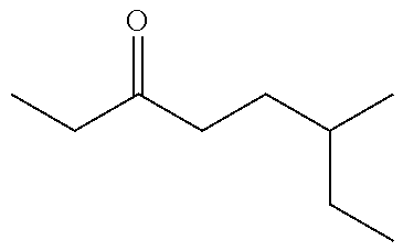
CCC(CCC(C)CC)=O
